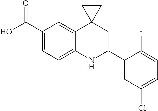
C1(C(O)=O)=CC=C2C(=C1)C1(CC(C3=CC(Cl)=CC=C3F)N2)CC1
